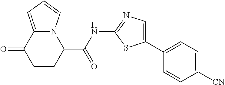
C1([CN])=CC=C(C2=CN=C(NC(C3N4C(=CC=C4)C(=O)CC3)=O)S2)C=C1
